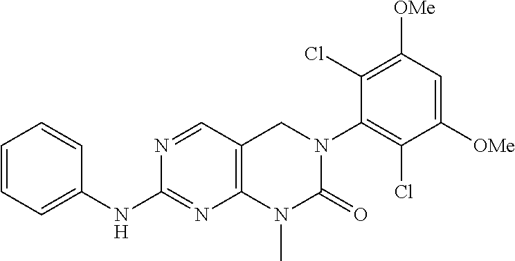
C1(NC2=NC3=C(C=N2)CN(C2=C(Cl)C([OMe])=CC([OMe])=C2Cl)C(=O)N3C)=CC=CC=C1
